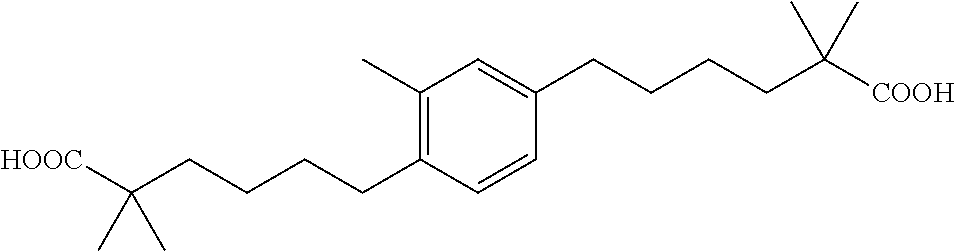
C1(C)=C(CCCCC([HOOC])(C)C)C=CC(CCCCC([COOH])(C)C)=C1
